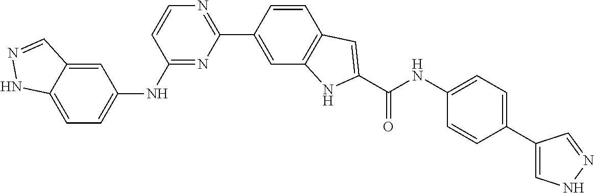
C1(NC2=CC=C3C(=C2)C=NN3)=NC(C2=CC3=C(C=C2)C=C(C(NC2=CC=C(C4=CNN=C4)C=C2)=O)N3)=NC=C1
